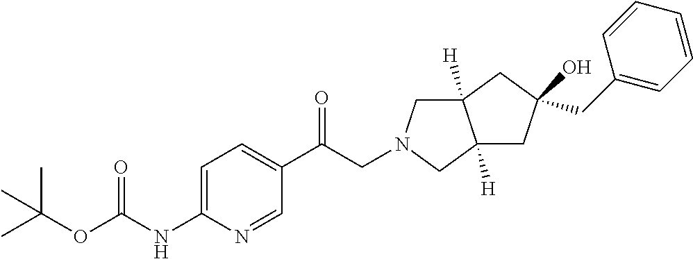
O(C(NC1=CC=C(C(CN2CC3([H])C([H])(C2)CC(CC2=CC=CC=C2)(O)C3)=O)C=N1)=O)C(C)(C)C
